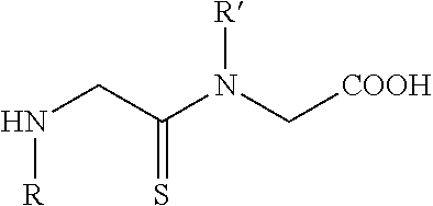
N(CC(N(C[COOH])[R])=S)[R]
